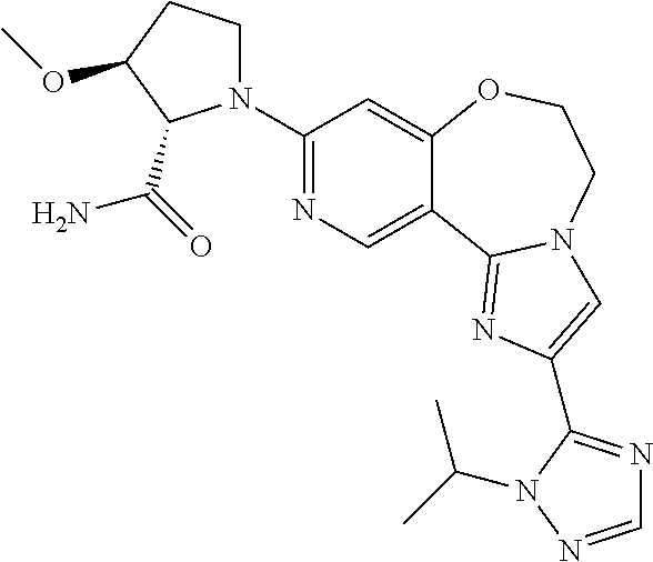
C1(N2CCC(OC)C2C(N)=O)=NC=C2C(=C1)OCCN1C2=NC(C2=NC=NN2C(C)C)=C1
